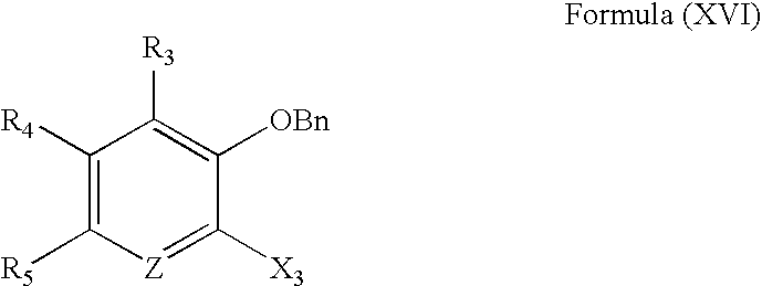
C1([R4])=C([R5])[Z]=C([X3])C([OBn])=C1[R3]
